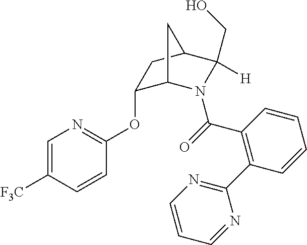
C1=C([F3C])C=CC(OC2C3N(C(=O)C4=C(C5=NC=CC=N5)C=CC=C4)C([H])(CO)C(C2)C3)=N1
